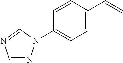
C1=CC(C=C)=CC=C1N1N=CN=C1
